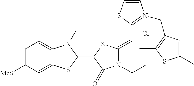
[Cl-].C1=C([MeS])C=C2C(=C1)N(C)C(=C1C(=O)N(CC)C(=CC3=[N+](CC4=C(C)SC(C)=C4)C=CS3)S1)S2
